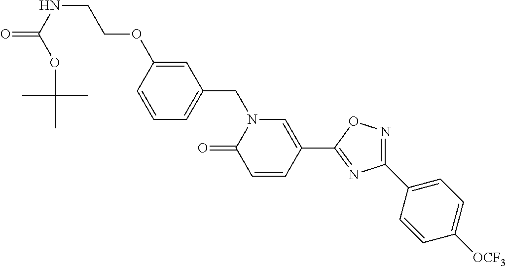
C1=CC(OCCNC(=O)OC(C)(C)C)=CC(CN2C(=O)C=CC(C3=NC(C4=CC=C([OCF3])C=C4)=NO3)=C2)=C1
